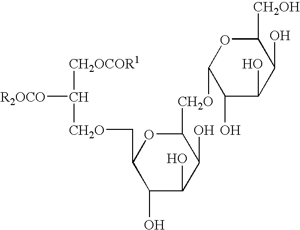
C1(C[CH2O]C([R2OCO])[CH2OCOR1])C(O)C(O)C(O)C([CH2O]C2C(O)C(O)C(O)C([CH2OH])O2)O1
